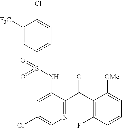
C1([F3C])=CC(S(NC2=CC(Cl)=CN=C2C(C2=C(F)C=CC=C2[OMe])=O)(=O)=O)=CC=C1Cl
